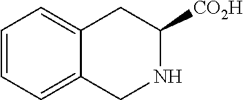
C1=CC=C2C(=C1)CC([CO2H])NC2
